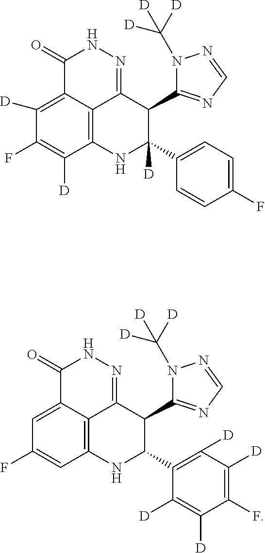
C1(C2([D])C(C3=NC=NN3C([D])([D])[D])C3=NNC(=O)C4=C([D])C(F)=C([D])C(=C34)N2)=CC=C(F)C=C1.C1(C2C(C3=NC=NN3C([D])([D])[D])C3=NNC(=O)C4=CC(F)=CC(=C34)N2)=C([D])C([D])=C(F)C([D])=C1[D]
